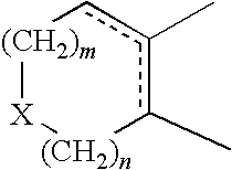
[(CH2)m]1[X][(CH2)n]c(C)c(C)c1
